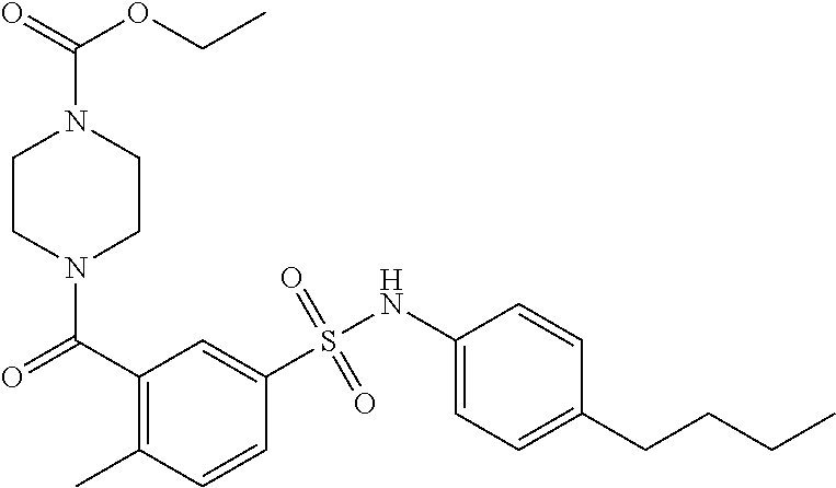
N1(C(C2=C(C)C=CC(S(NC3=CC=C(CCCC)C=C3)(=O)=O)=C2)=O)CCN(C(=O)OCC)CC1
